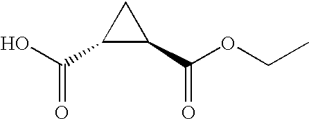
C(=O)(O)C1C(C(OCC)=O)C1
